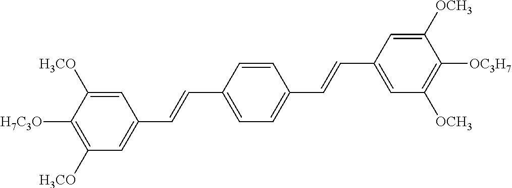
C1([H7C3O])=C([H3CO])C=C(C=CC2=CC=C(C=CC3=CC([OCH3])=C([OC3H7])C([OCH3])=C3)C=C2)C=C1[H3CO]
